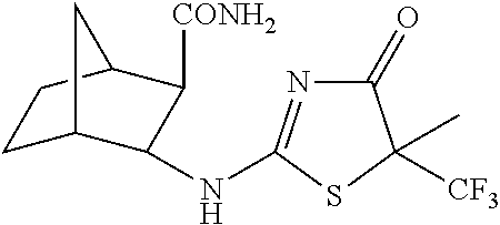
C1(=O)N=C(NC2C3CCC(C2[CONH2])C3)SC1([CF3])C
